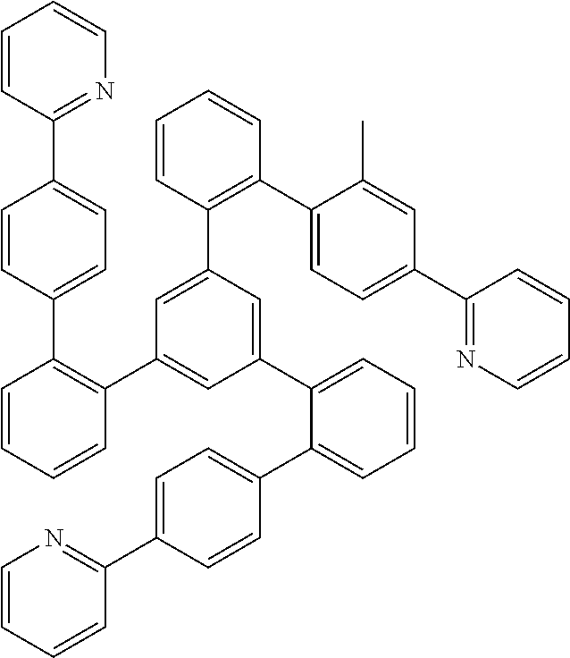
C1=CC(C2=CC=C(C3=C(C4=CC(C5=CC=CC=C5C5=CC=C(C6=NC=CC=C6)C=C5)=CC(C5=C(C6=CC=C(C7=NC=CC=C7)C=C6C)C=CC=C5)=C4)C=CC=C3)C=C2)=NC=C1
